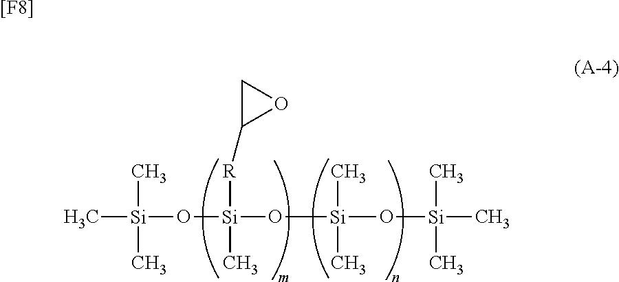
C[Si](C)(C)O[Si]([R]C1OC1)(C)O[Si](O[Si](C)(C)C)(C)C.[[F8]]
